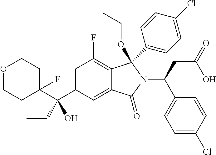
C1=C(C(C2(F)CCOCC2)(O)CC)C=C2C(=C1F)C(C1=CC=C(Cl)C=C1)(OCC)N(C(C1=CC=C(Cl)C=C1)CC(O)=O)C2=O
